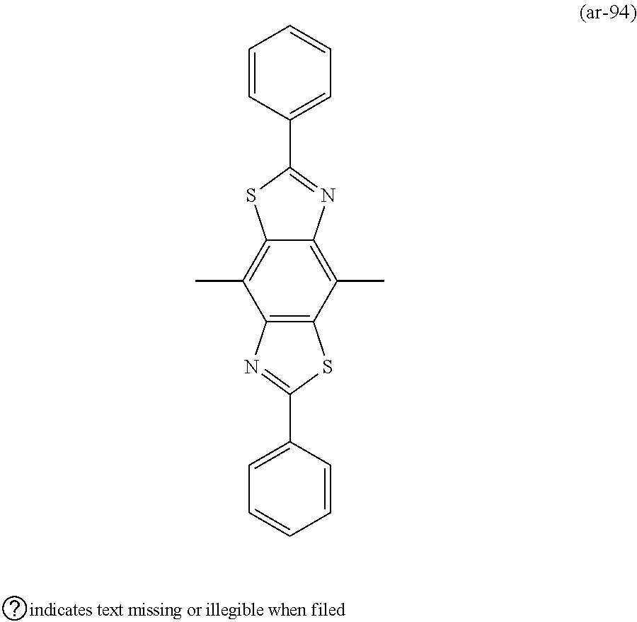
C1(C2=NC3=C(C)C4=C(C(C)=C3S2)N=C(C2=CC=CC=C2)S4)=CC=CC=C1
